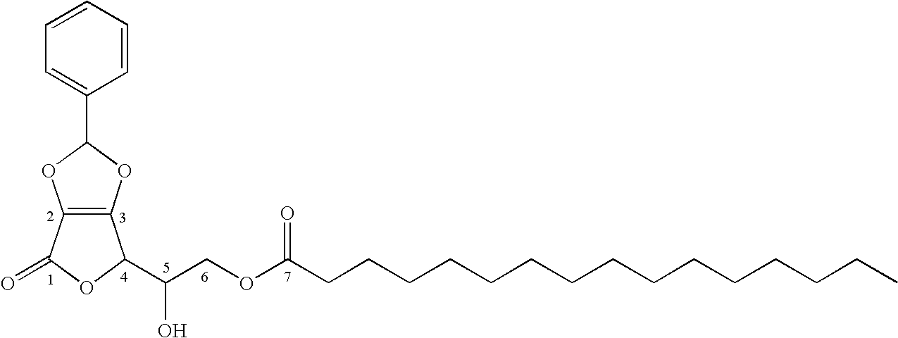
C12=C(C(=O)OC1C(COC(CCCCCCCCCCCCCCC)=O)O)OC(C1=CC=CC=C1)O2
